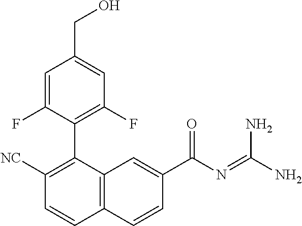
C1([NC])=C(C2=C(F)C=C(CO)C=C2F)C2=C(C=C1)C=CC(C(N=C(N)N)=O)=C2
